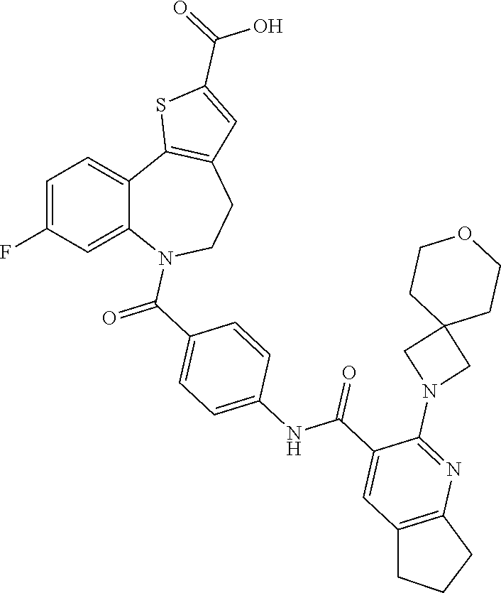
C1=C(F)C=C2C(=C1)C1=C(CCN2C(C2=CC=C(NC(C3=CC4=C(N=C3N3CC5(C3)CCOCC5)CCC4)=O)C=C2)=O)C=C(C(=O)O)S1
